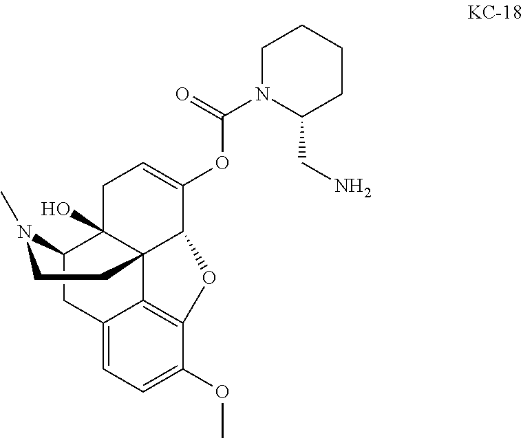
C12=CC=C(OC)C3=C1C14C(O)(C(C2)N(C)CC1)CC=C(OC(N1C(CN)CCCC1)=O)C4O3
